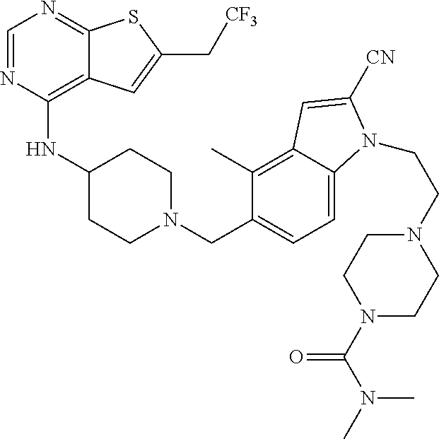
C1=NC(NC2CCN(CC3=CC=C4C(=C3C)C=C([CN])N4CCN3CCN(C(N(C)C)=O)CC3)CC2)=C2C(=N1)SC(C[CF3])=C2
